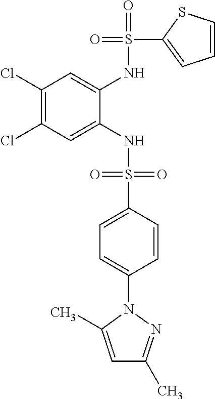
C1(Cl)=C(Cl)C=C(NS(=O)(=O)C2=CC=C(N3C(C)=CC(C)=N3)C=C2)C(NS(=O)(C2=CC=CS2)=O)=C1
